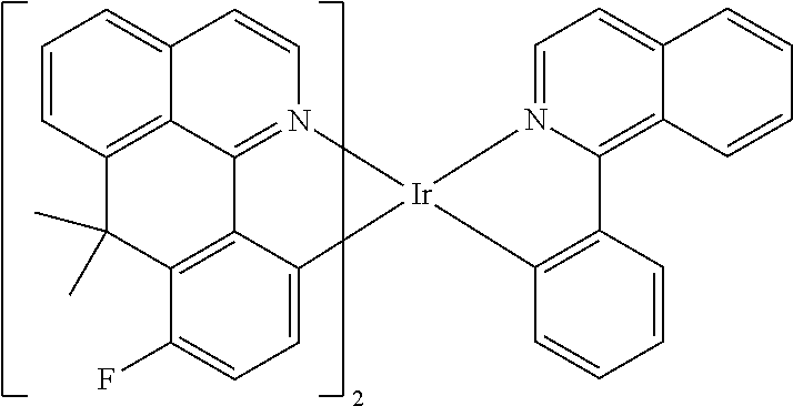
C12=CC=CC3=C1C1=N(C=C2)[Ir]2(C4=CC=C(F)C(=C14)C3(C)C)C1=C(C=CC=C1)C1=C3C(=CC=N12)C=CC=C3
